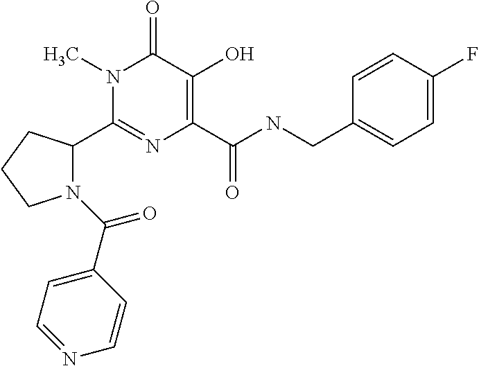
N1(C(=O)C2=CC=NC=C2)C(C2=NC(C(NCC3=CC=C(F)C=C3)=O)=C(O)C(=O)N2C)CCC1
